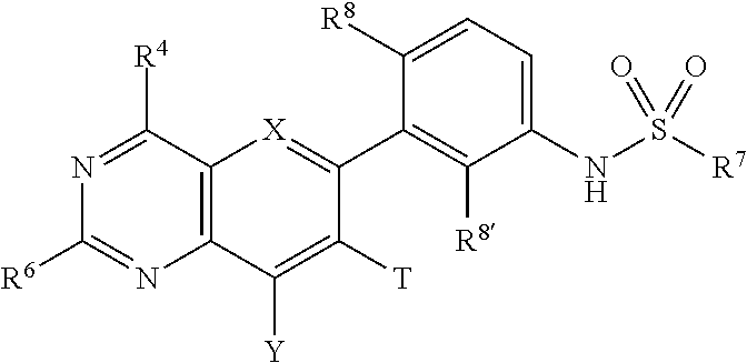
C12=C(C([R4])=NC([R6])=N1)[X]=C(C1=C([R8])C(NS([R7])(=O)=O)=CC=C1[R8])C([T])=C2[Y]
